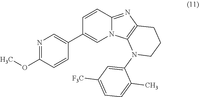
C1=CC2=NC3=C(N2C=C1C1=CN=C(OC)C=C1)N(C1=CC([F3C])=CC=C1C)CCC3
